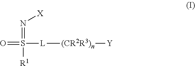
O=S([R1])(=N[X])[L][(CR2R3)n][Y]
